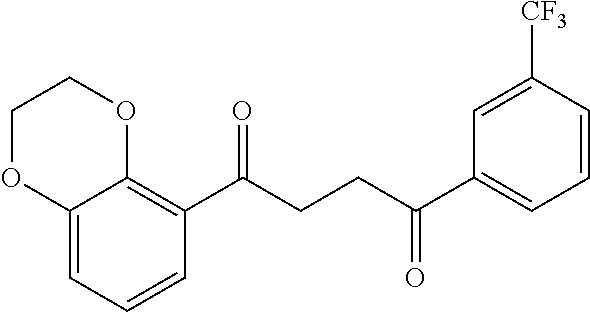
C12=CC=CC(C(CCC(C3=CC=CC([CF3])=C3)=O)=O)=C1OCCO2
